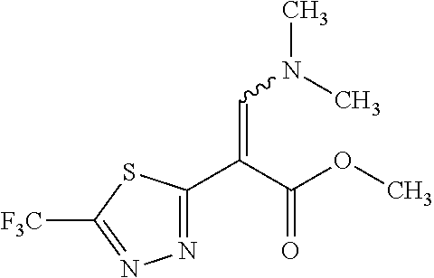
N1=C(C(C(OC)=O)=CN(C)C)SC([F3C])=N1
